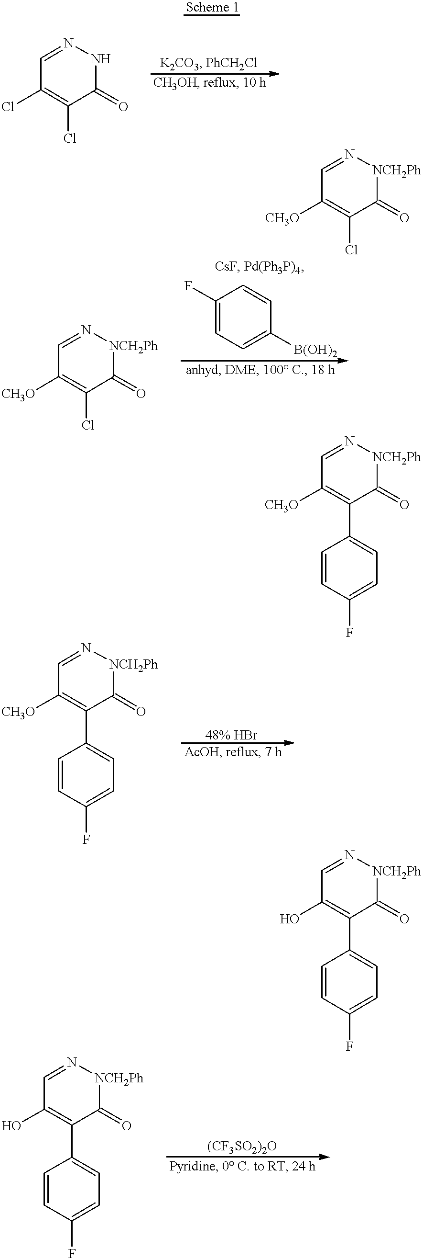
C1(Cl)=C(Cl)C(=O)NN=C1.C1([CH3O])=C(Cl)C(=O)[NCH2Ph]N=C1.C1([CH3O])=C(Cl)C(=O)[NCH2Ph]N=C1.C1(F)=CC=C([B(OH)2])C=C1.C1([CH3O])=C(C2=CC=C(F)C=C2)C(=O)[NCH2Ph]N=C1.C1([CH3O])=C(C2=CC=C(F)C=C2)C(=O)[NCH2Ph]N=C1.C1(O)=C(C2=CC=C(F)C=C2)C(=O)[NCH2Ph]N=C1.C1(O)=C(C2=CC=C(F)C=C2)C(=O)[NCH2Ph]N=C1
